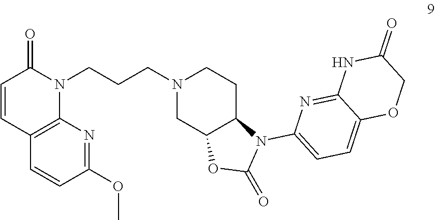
C(CCN1CC2C(CC1)N(C1=CC=C3C(=N1)NC(=O)CO3)C(=O)O2)N1C(=O)C=CC2=C1N=C(OC)C=C2
